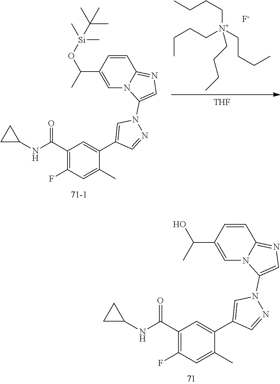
C1=CC(C(C)O)=CN2C1=NC=C2N1N=CC(C2=CC(C(NC3CC3)=O)=C(F)C=C2C)=C1.CCCC[N+](CCCC)(CCCC)CCCC.[F-].[THF].C1=CC(C(C)O[Si](C)(C)C(C)(C)C)=CN2C1=NC=C2N1N=CC(C2=CC(C(NC3CC3)=O)=C(F)C=C2C)=C1
